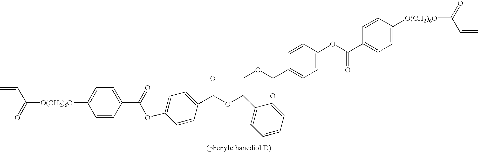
C=CC([O(CH2)6O]C1=CC=C(C(=O)OC2=CC=C(C(OC(COC(C3=CC=C(OC(C4=CC=C([O(CH2)6O]C(=O)C=C)C=C4)=O)C=C3)=O)C3=CC=CC=C3)=O)C=C2)C=C1)=O
